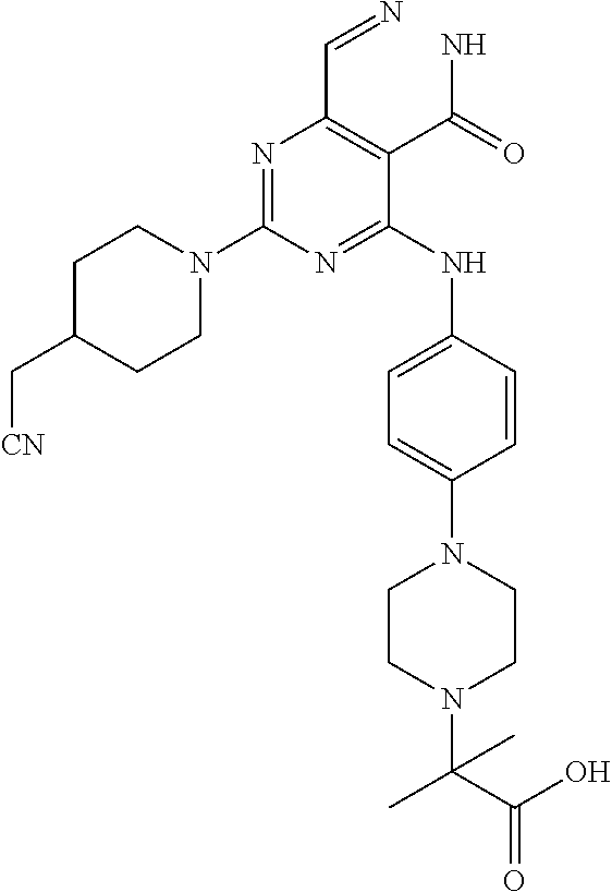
N1=C(N2CCC(C[CN])CC2)N=C(NC2=CC=C(N3CCN(C(C)(C(O)=O)C)CC3)C=C2)C(C(N)=O)=C1C=N
